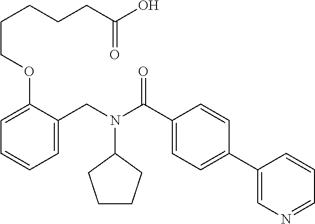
C1=C(CN(C(C2=CC=C(C3=CN=CC=C3)C=C2)=O)C2CCCC2)C(OCCCCCC(O)=O)=CC=C1
